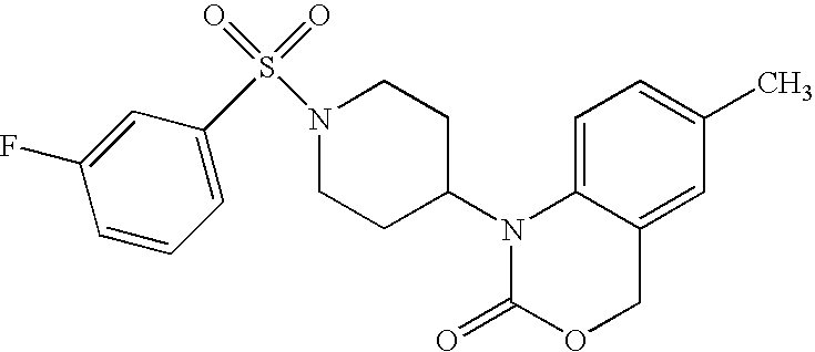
C1=C2C(=CC(C)=C1)COC(=O)N2C1CCN(S(=O)(=O)C2=CC=CC(F)=C2)CC1
